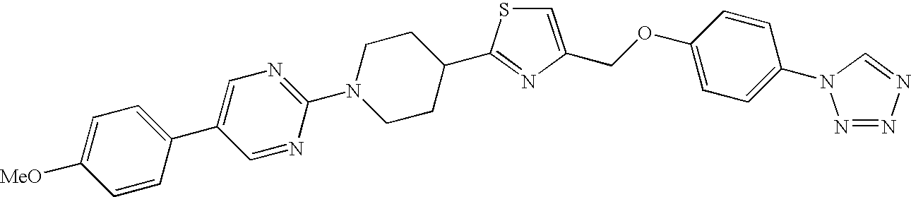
C1=C(COC2=CC=C(N3N=NN=C3)C=C2)N=C(C2CCN(C3=NC=C(C4=CC=C([MeO])C=C4)C=N3)CC2)S1
